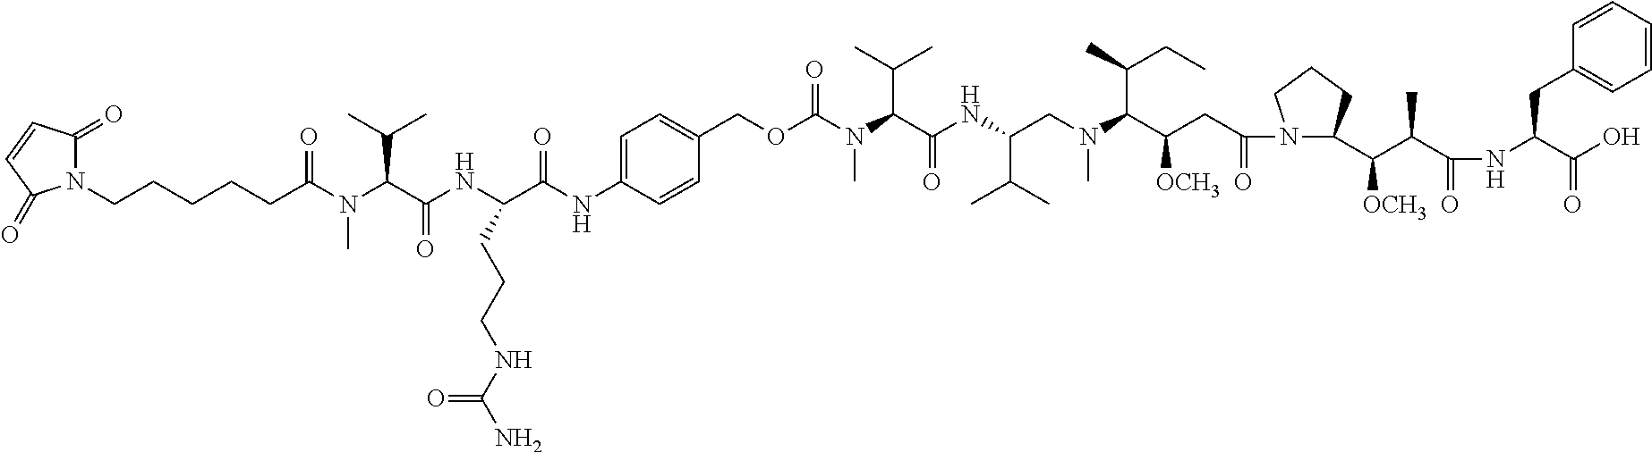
N1(CCCCCC(=O)N(C(C(NC(C(NC2=CC=C(COC(N(C(C(NC(CN(C(C(CC(N3C(C(C(C(NC(C(O)=O)CC4=CC=CC=C4)=O)C)[OCH3])CCC3)=O)[OCH3])C(C)CC)C)C(C)C)=O)C(C)C)C)=O)C=C2)=O)CCCNC(N)=O)=O)C(C)C)C)C(=O)C=CC1=O
